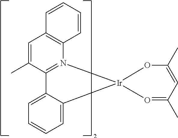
C1=C(C)C2=N(C3=C1C=CC=C3)[Ir]1(C3=CC=CC=C23)OC(C)=CC(C)=O1
